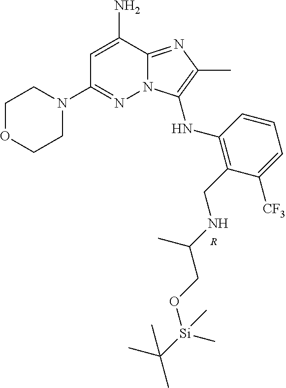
C1OCCN(C2=NN3C(=NC(C)=C3NC3=C(CNC(CO[Si](C(C)(C)C)(C)C)C)C([CF3])=CC=C3)C(N)=C2)C1.[R]
